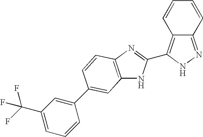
C12=NNC(C3=NC4=C(N3)C=C(C3=CC(C(F)(F)F)=CC=C3)C=C4)=C1C=CC=C2
